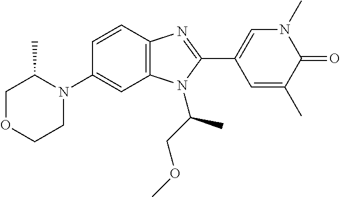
C1=CC2=C(C=C1N1C(C)COCC1)N(C(COC)C)C(C1=CN(C)C(=O)C(C)=C1)=N2
